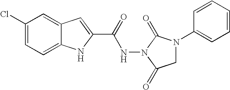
C12=CC=C(Cl)C=C1C=C(C(=O)NN1C(=O)N(C3=CC=CC=C3)CC1=O)N2
